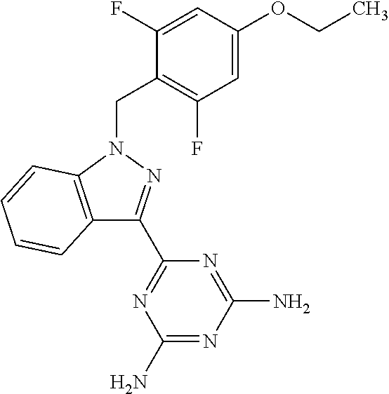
C1=C(OCC)C=C(F)C(CN2C3=C(C(C4=NC(N)=NC(N)=N4)=N2)C=CC=C3)=C1F
